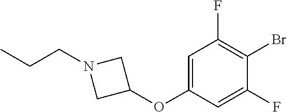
C1=C(OC2CN(CCC)C2)C=C(F)C(Br)=C1F
